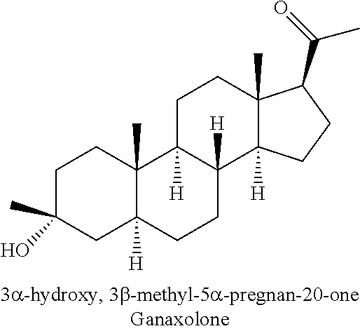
C1C(C)(O)CC2([H])C(C)(C1)C1([H])C([H])(CC2)C2([H])C(C)(CC1)C(C(=O)C)CC2
